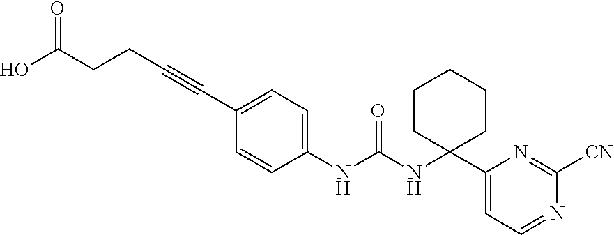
C1=CC(NC(NC2(C3=CC=NC([CN])=N3)CCCCC2)=O)=CC=C1C#CCCC(=O)O
